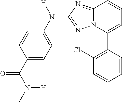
C1(Cl)=C(C2=CC=CC3=NC(N(C4=CC=C(C(N(C)[H])=O)C=C4)[H])=NN23)C=CC=C1
